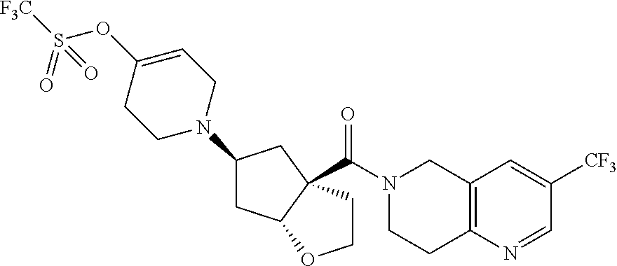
C12=C(N=CC([CF3])=C1)CCN(C(=O)C13C(CC(N4CC=C(OS([F3C])(=O)=O)CC4)C1)OCC3)C2
